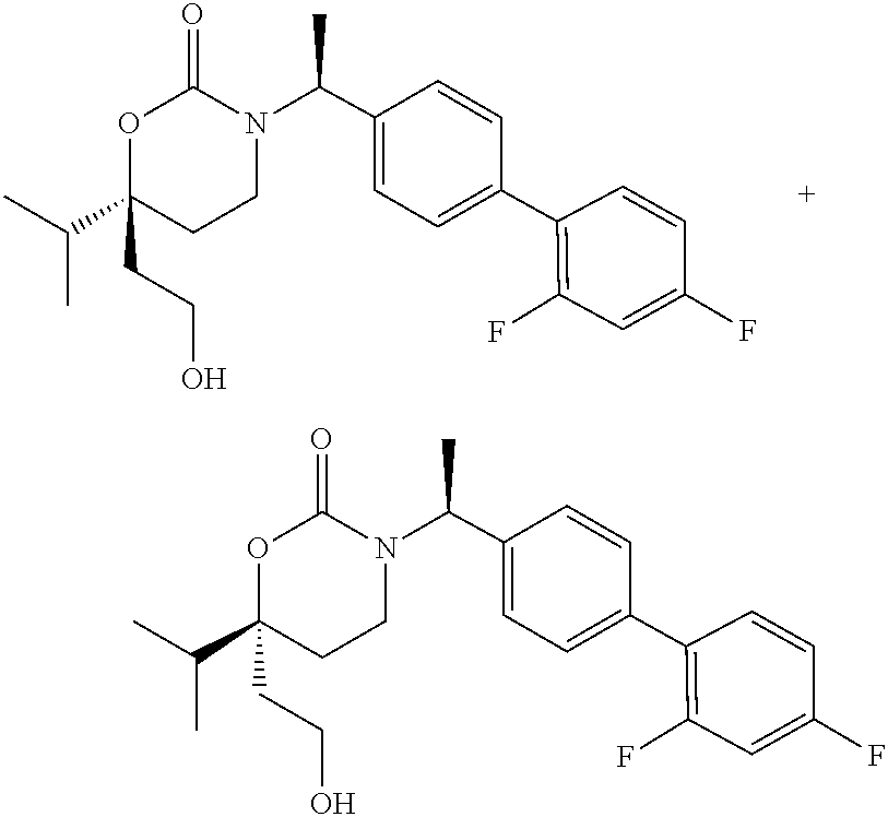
N1(C(C2=CC=C(C3=C(F)C=C(F)C=C3)C=C2)C)C(=O)OC(C(C)C)(CCO)CC1.N1(C(C2=CC=C(C3=C(F)C=C(F)C=C3)C=C2)C)C(=O)OC(C(C)C)(CCO)CC1
